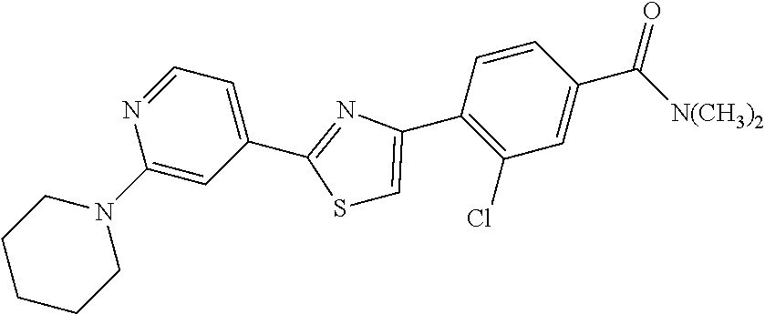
C1=NC(N2CCCCC2)=CC(C2=NC(C3=C(Cl)C=C(C([N(CH3)2])=O)C=C3)=CS2)=C1
